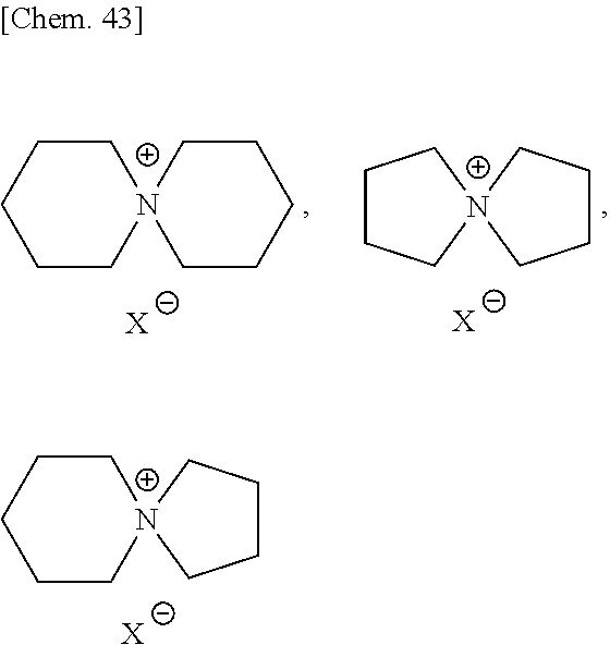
C1CC[N+]2(C1)CCCCC2.[X].C1CCCCN12CCCCC2.[X].C1CC[N+]2(C1)CCCC2.[X]
